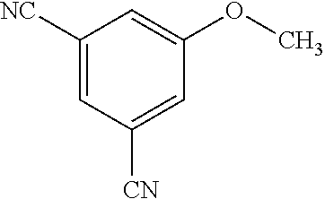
C1([NC])=CC([CN])=CC(OC)=C1
